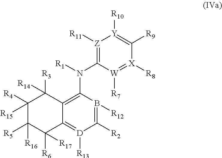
C1([R5])([R16])C([R6])([R17])C2=[D]([R13])C([R2])=B([R12])C(N([R1])C3=[Z]([R11])[Y]([R10])=C([R9])[X]([R8])=[W]3[R7])=C2C([R3])([R14])C1([R4])[R15]
